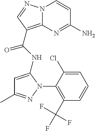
NC1=NC2=C(C(=O)NC3=CC(C)=NN3C3=C(C(F)(F)F)C=CC=C3Cl)C=NN2C=C1
